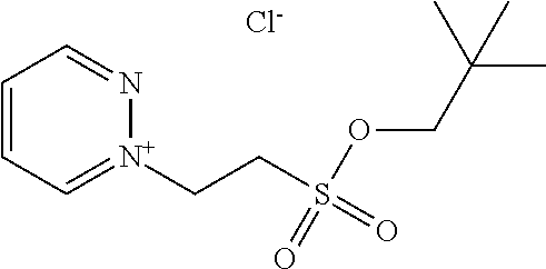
C1=CC=[N+](CCS(=O)(=O)OCC(C)(C)C)N=C1.[Cl-]
